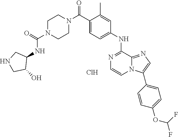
C(C1=CC=C(NC2=NC=CN3C2=NC=C3C2=CC=C(OC(F)F)C=C2)C=C1C)(=O)N1CCN(C(=O)NC2CNCC2O)CC1.Cl
